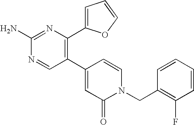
C1(C2=C(C3=CC=CO3)N=C(N)N=C2)=CC(=O)N(CC2=C(F)C=CC=C2)C=C1
